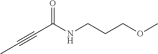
C(C(NCCCOC)=O)#CC
